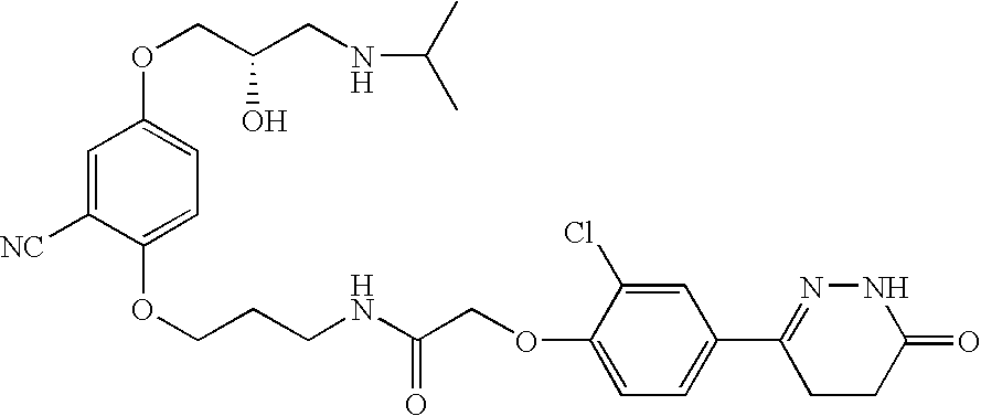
C1=C([NC])C(OCCCNC(COC2=CC=C(C3=NNC(=O)CC3)C=C2Cl)=O)=CC=C1OCC(CNC(C)C)O
